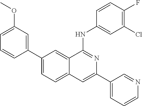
C1(C2=CC(OC)=CC=C2)=CC=C2C(=C1)C(NC1=CC(Cl)=C(F)C=C1)=NC(C1=CC=CN=C1)=C2
